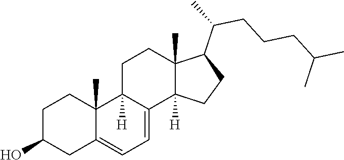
C1(O)CC2=CC=C3C([H])(C2(C)CC1)CCC1(C)C3([H])CCC1C(C)CCCC(C)C
